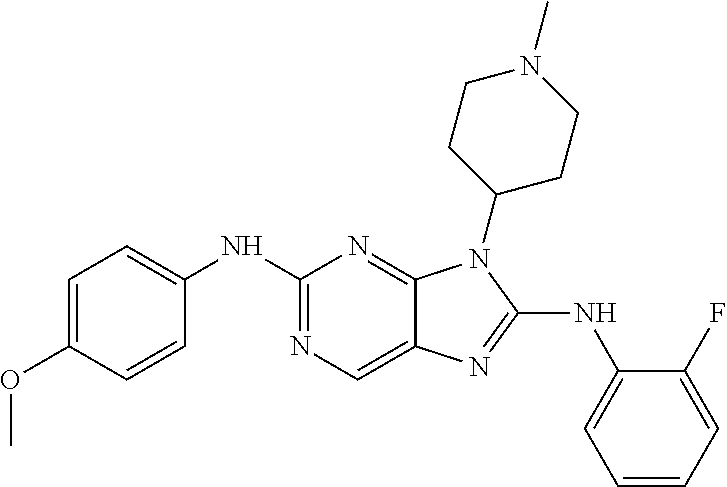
C1(NC2=CC=C(OC)C=C2)=NC=C2C(=N1)N(C1CCN(C)CC1)C(NC1=CC=CC=C1F)=N2
